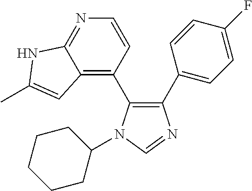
C1(C2=CC=C(F)C=C2)=C(C2=C3C(=NC=C2)NC(C)=C3)N(C2CCCCC2)C=N1
